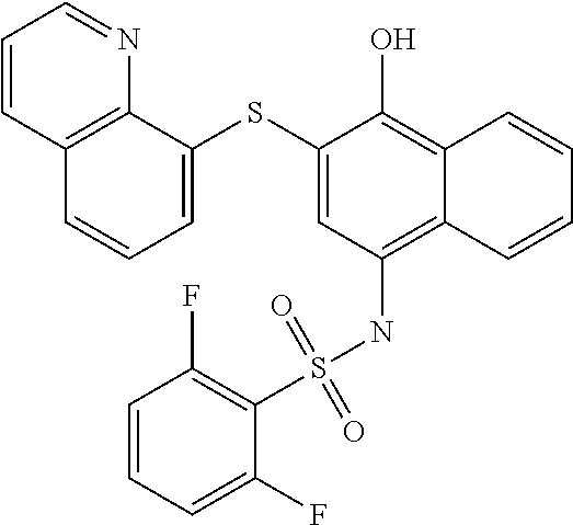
C1=C(SC2=CC(NS(C3=C(F)C=CC=C3F)(=O)=O)=C3C(=C2O)C=CC=C3)C2=C(C=C1)C=CC=N2
